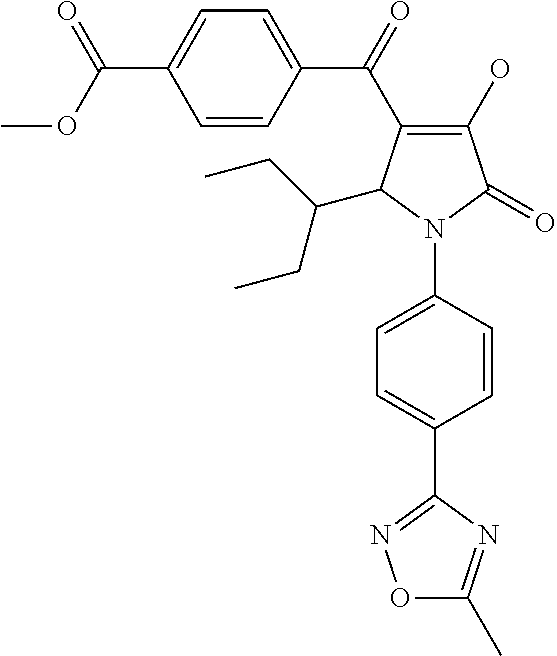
C1(O)=C(C(C2=CC=C(C(=O)OC)C=C2)=O)C(C(CC)CC)N(C2=CC=C(C3=NOC(C)=N3)C=C2)C1=O
